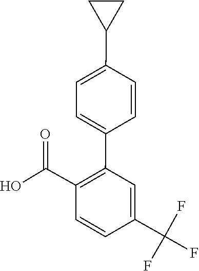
C1(C(F)(F)F)=CC(C2=CC=C(C3CC3)C=C2)=C(C(O)=O)C=C1
